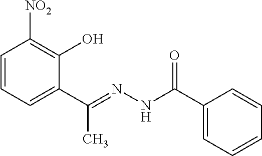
C1=CC=C(C(C)=NNC(=O)C2=CC=CC=C2)C(O)=C1[NO2]
